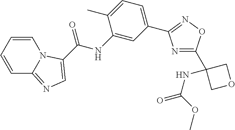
C1=CC=CC2=NC=C(C(NC3=CC(C4=NOC(C5(NC(=O)OC)COC5)=N4)=CC=C3C)=O)N12
